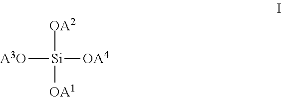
[A3O][Si]([OA4])([OA2])[OA1]
